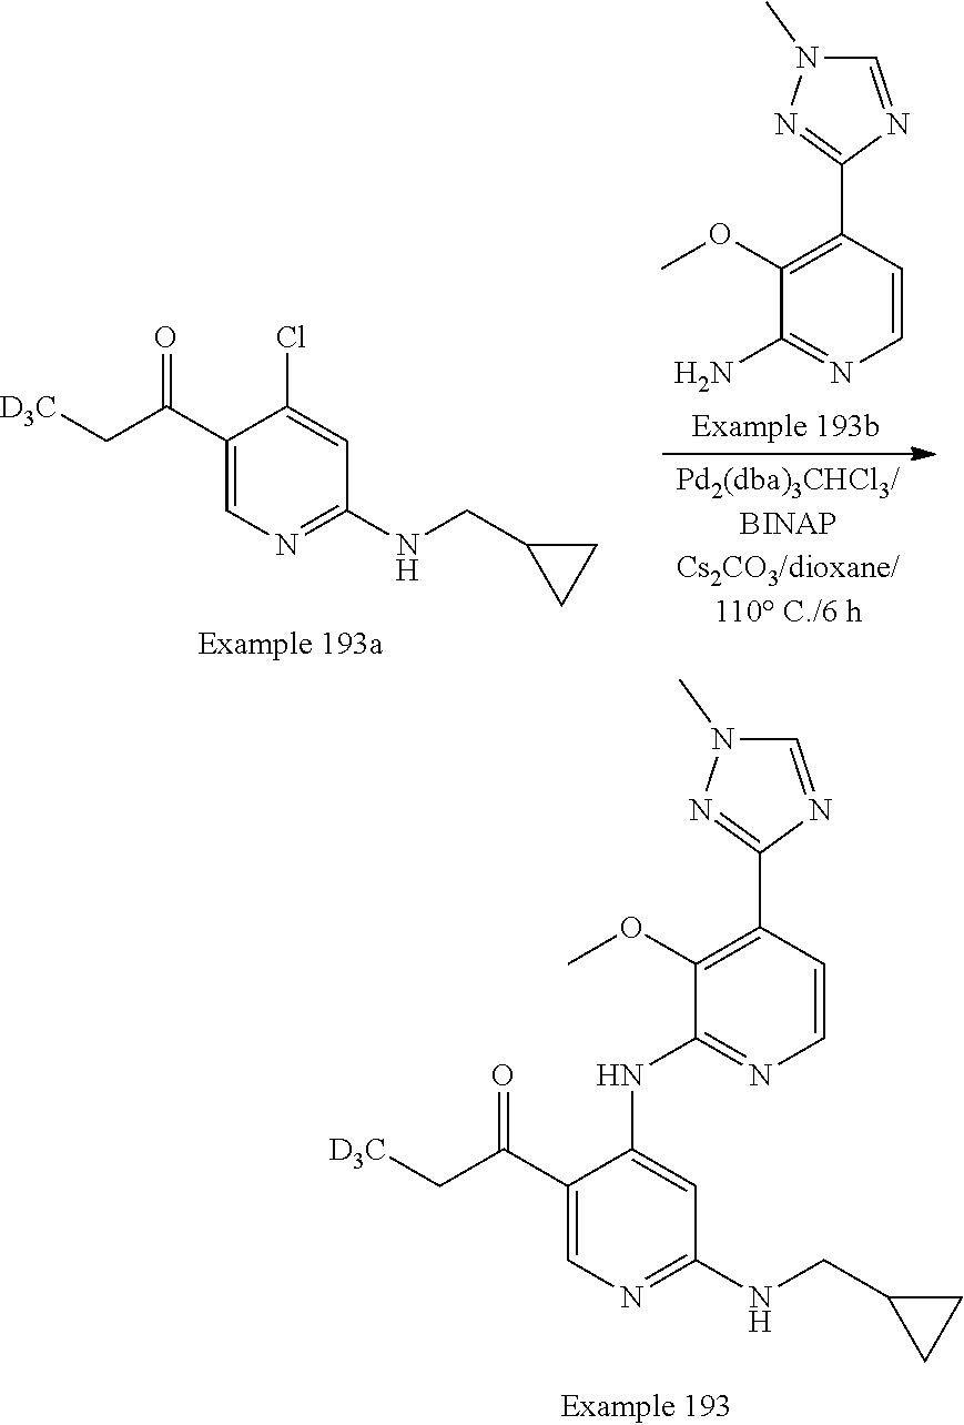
CN1C=NC(C2=C(OC)C(NC3=CC(NCC4CC4)=NC=C3C(C[D3C])=O)=NC=C2)=N1.N1(C)C=NC(C2=C(OC)C(N)=NC=C2)=N1.C(NC1=NC=C(C(C[D3C])=O)C(Cl)=C1)C1CC1
